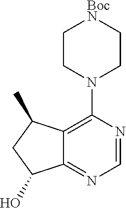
C1=NC(N2CC[BocN]CC2)=C2C(=N1)C(O)CC2C
